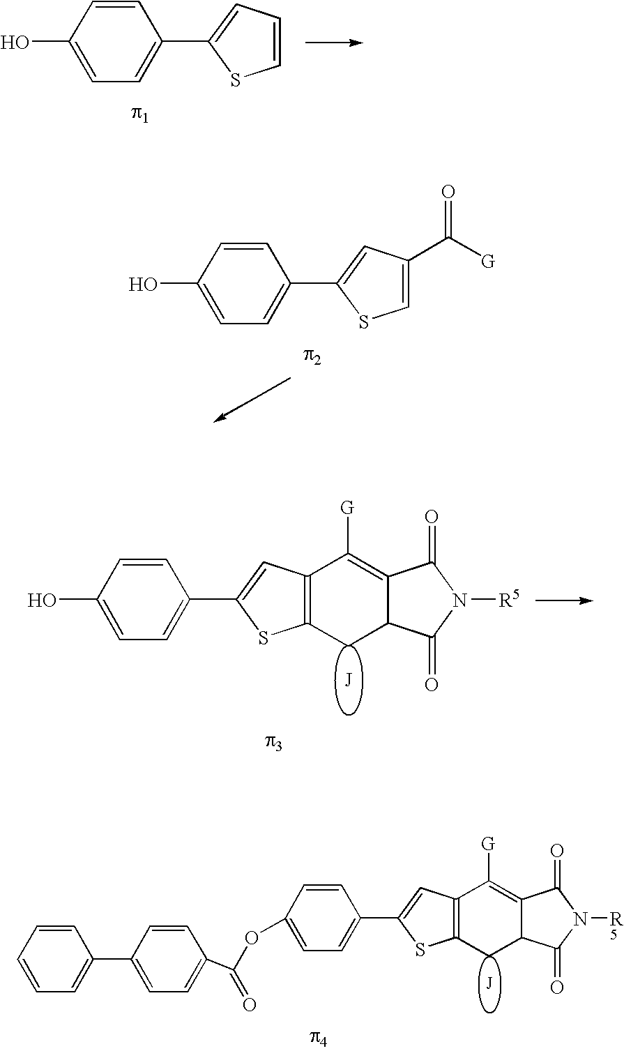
C1=CC(O)=CC=C1C1=CC2=C(S1)CC1C(=C2[G])C(=O)N([R5])C1=O.C1=CC(C2=CC=CC=C2)=CC=C1C(OC1=CC=C(C2=CC3=C(S2)CC2C(=C3[G])C(=O)N([R5])C2=O)C=C1)=O.C1=CC(O)=CC=C1C1=CC=CS1.C1=CC(O)=CC=C1C1=CC(C([G])=O)=CS1
